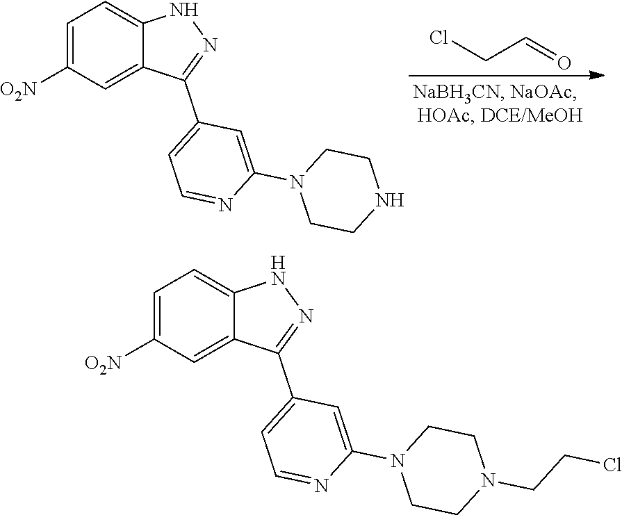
ClCC=O.C1=C([O2N])C=C2C(=C1)NN=C2C1=CC=NC(N2CCNCC2)=C1.C1=C([O2N])C=C2C(=C1)NN=C2C1=CC=NC(N2CCN(CCCl)CC2)=C1
